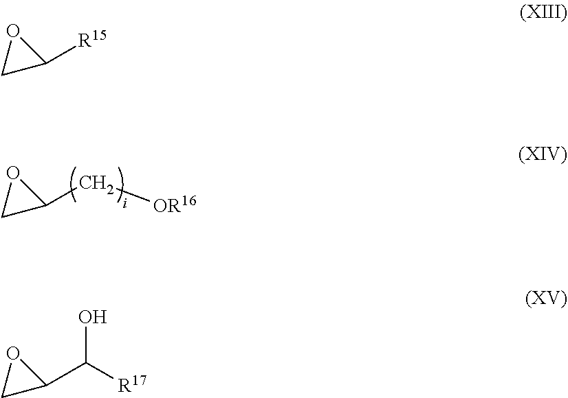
O1CC1C[OR16].O1CC1[R15].O1CC1C([R17])O
